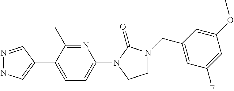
N1=CC(C2=CC=C(N3C(=O)N(CC4=CC(F)=CC(OC)=C4)CC3)N=C2C)=CN1
